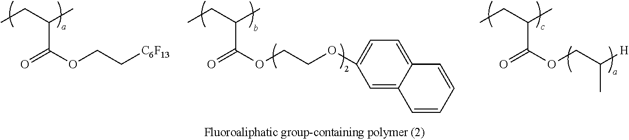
CCC(C(=O)OCC[C6F13])C.CCC(C(=O)OCCOC1=CC=C2C(=C1)C=CC=C2)C.CCC(C(=O)OCC([H])C)C
